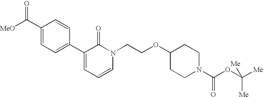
[MeO]C(C1=CC=C(C2=CC=CN(CCOC3CCN(C(OC([Me])([Me])[Me])=O)CC3)C2=O)C=C1)=O
